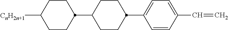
C1=CC(C=C)=CC=C1C1CCC(C2CCC([CnH2n+1])CC2)CC1
